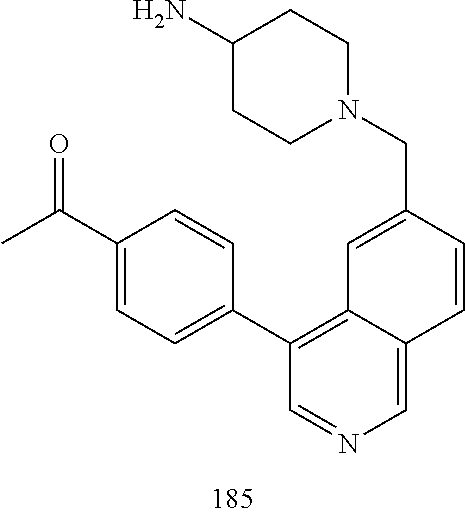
C1(N)CCN(CC2=CC3=C(C4=CC=C(C(C)=O)C=C4)C=NC=C3C=C2)CC1
